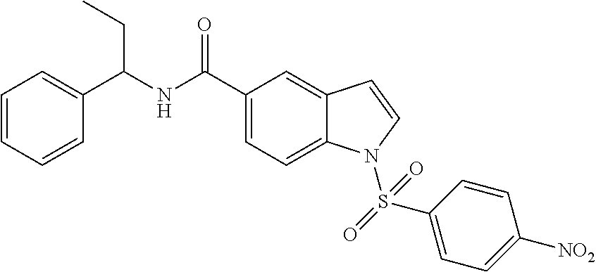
C1=CC=CC(C(NC(C2=CC=C3C(=C2)C=CN3S(C2=CC=C([NO2])C=C2)(=O)=O)=O)CC)=C1
